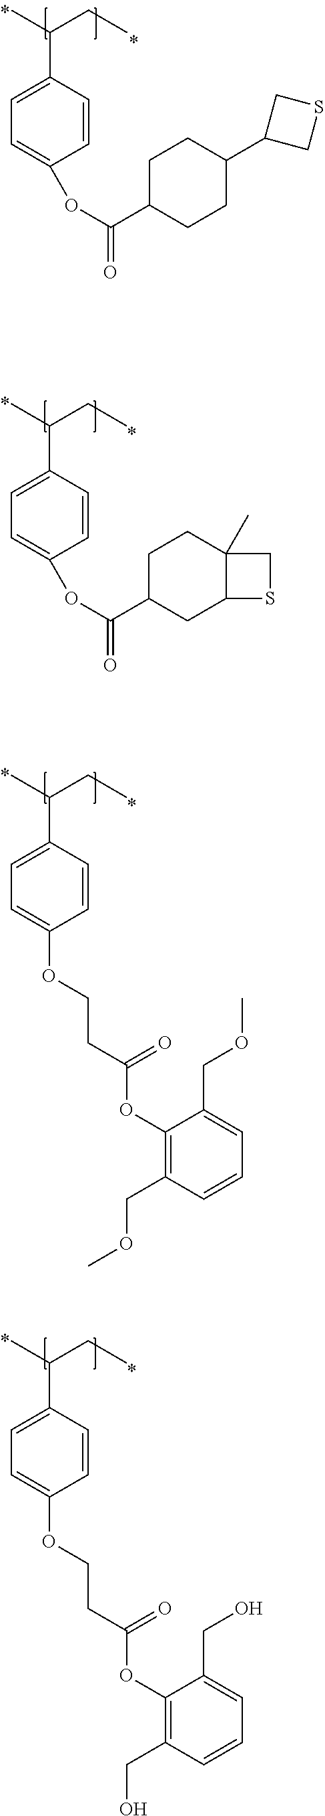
C1=CC(C(CC)C)=CC=C1OC(C1CCC(C2CSC2)CC1)=O.C1=CC(C(CC)C)=CC=C1OC(C1CC2C(C)(CC1)CS2)=O.C1=CC(C(CC)C)=CC=C1OCCC(OC1=C(COC)C=CC=C1COC)=O.C1=CC(C(CC)C)=CC=C1OCCC(OC1=C(CO)C=CC=C1CO)=O
